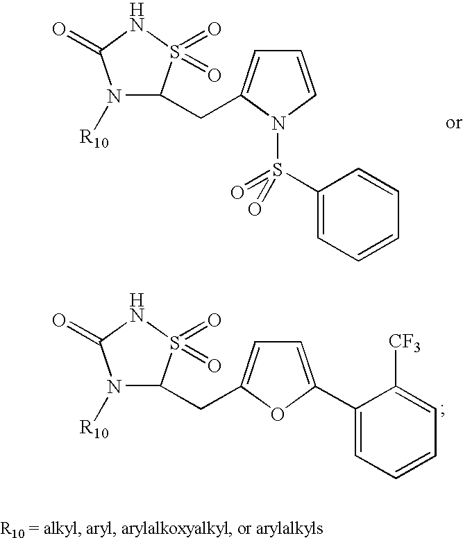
N1([R10])C(CC2=CC=CN2S(=O)(C2=CC=CC=C2)=O)S(=O)(=O)NC1=O.N1([R10])C(CC2=CC=C(C3=CC=CC=C3[CF3])O2)S(=O)(=O)NC1=O
